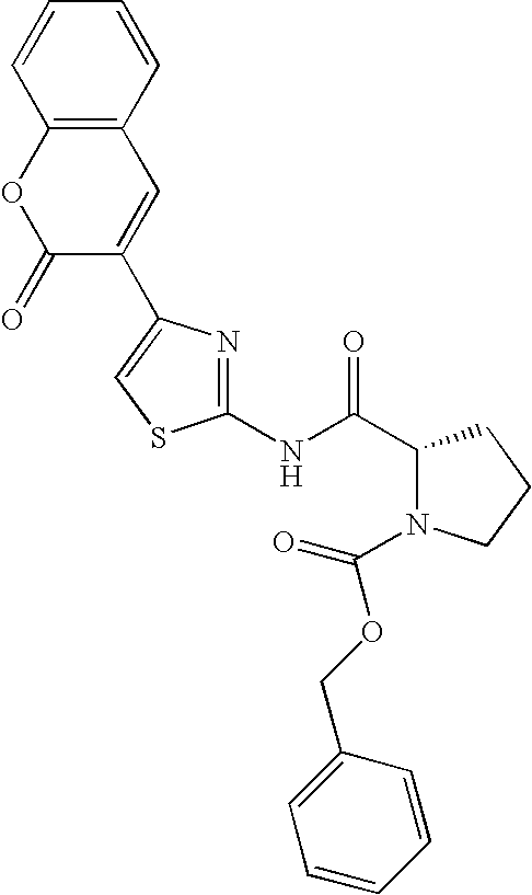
C1(NC(C2N(C(OCC3=CC=CC=C3)=O)CCC2)=O)=NC(C2=CC3=C(OC2=O)C=CC=C3)=CS1
